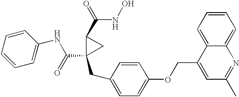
C(C1(CC2=CC=C(OCC3=CC(C)=NC4=CC=CC=C34)C=C2)CC1C(=O)NO)(=O)NC1=CC=CC=C1
